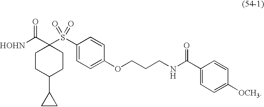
C1CC(C2CC2)CCC1(C([HOHN])=O)S(C1=CC=C(OCCCNC(C2=CC=C([OCH3])C=C2)=O)C=C1)(=O)=O
